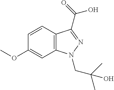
C1=CC(OC)=CC2=C1C(C(=O)O)=NN2CC(C)(C)O
